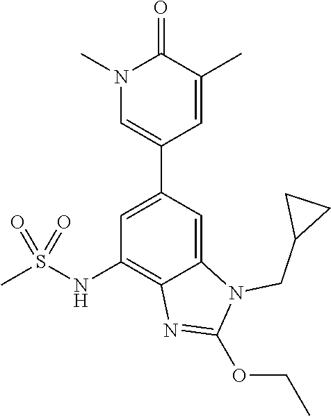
C12=CC(C3=CN(C)C(=O)C(C)=C3)=CC(NS(C)(=O)=O)=C1N=C(OCC)N2CC1CC1
